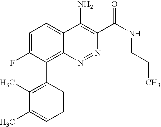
C1(C)=C(C2=C3C(=CC=C2F)C(N)=C(C(NCCC)=O)N=N3)C=CC=C1C
